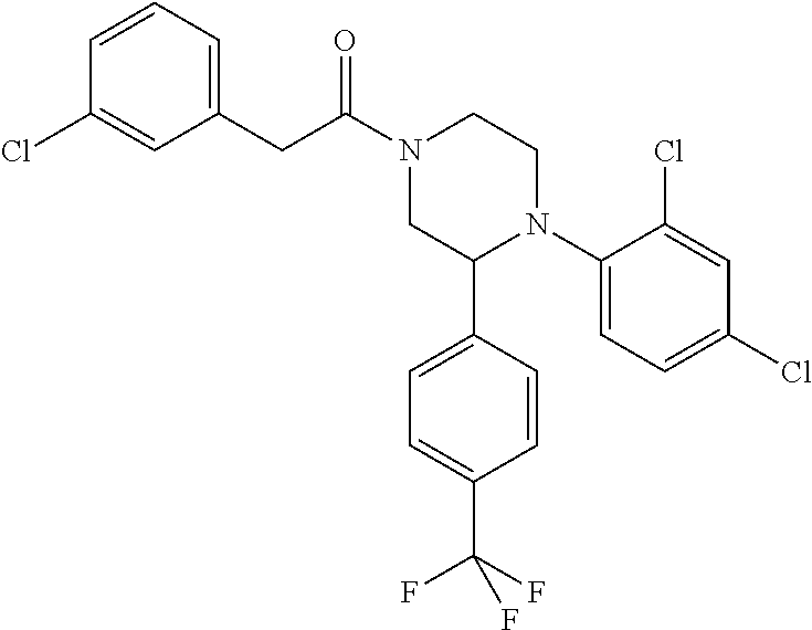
C(C1=CC=CC(Cl)=C1)C(N1CC(C2=CC=C(C(F)(F)F)C=C2)N(C2=CC=C(Cl)C=C2Cl)CC1)=O
